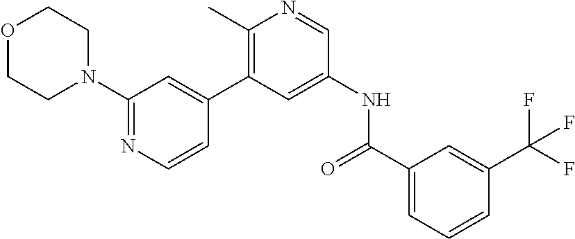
O1CCN(C2=NC=CC(C3=C(C)N=CC(NC(C4=CC=CC(C(F)(F)F)=C4)=O)=C3)=C2)CC1
